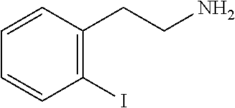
C1=CC(I)=C(CCN)C=C1
